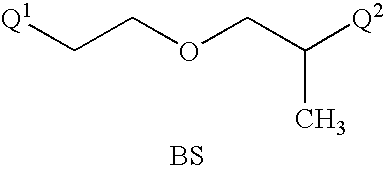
C(COCC([Q2])C)[Q1].[BS]
